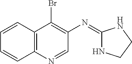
C12=C(N=CC(N=C3NCCN3)=C1Br)C=CC=C2
